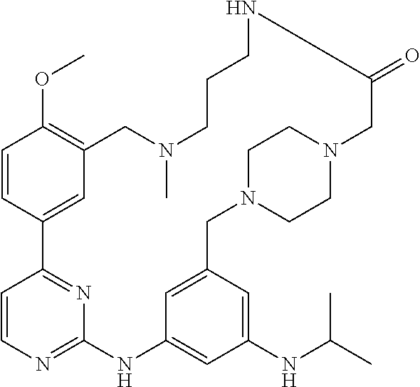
C1=CN=C2N=C1C1=CC(=C(OC)C=C1)CN(C)CCCNC(=O)CN1CCN(CC3=CC(=CC(NC(C)C)=C3)N2)CC1
